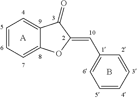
C1=CC=C2C(=C1)C(=O)C(=CC1=CC=CC=C1)O2.B.[A]
